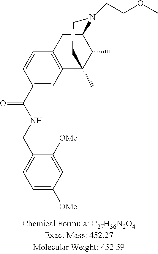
C1(C(NCC2=CC=C([OMe])C=C2[OMe])=O)=CC2=C(C=C1)CC1C(C)C2(C)CCN1CCOC
